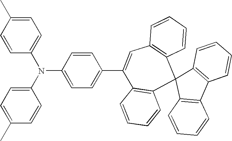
C1=CC(N(C2=CC=C(C)C=C2)C2=CC=C(C3=CC4=C(C5(C6=C3C=CC=C6)C3=C(C6=C5C=CC=C6)C=CC=C3)C=CC=C4)C=C2)=CC=C1C
